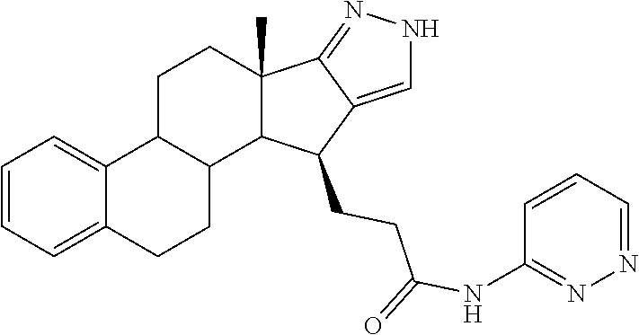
C1=CC=C2C(=C1)C1C(CC2)C2C(C)(CC1)C1=NNC=C1C2CCC(=O)NC1=NN=CC=C1
